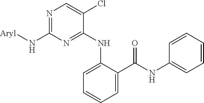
N1=C(N[Aryl])N=C(NC2=CC=CC=C2C(NC2=CC=CC=C2)=O)C(Cl)=C1
